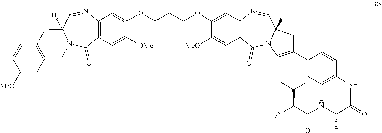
C12=C(C=C([MeO])C(OCCCOC3=CC4=C(C=C3[OMe])C(=O)N3CC5=C(C=CC([MeO])=C5)CC3([H])C=N4)=C1)C(=O)N1C([H])(C=N2)CC(C2=CC=C(NC(=O)C(NC(C(N)C(C)C)=O)C)C=C2)=C1
